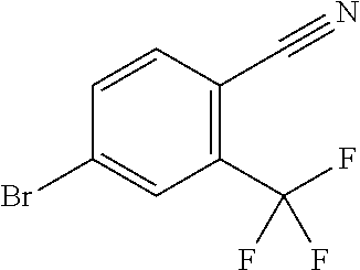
C1=CC(Br)=CC(C(F)(F)F)=C1C#N
